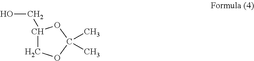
C1(CO)COC(C)(C)O1
